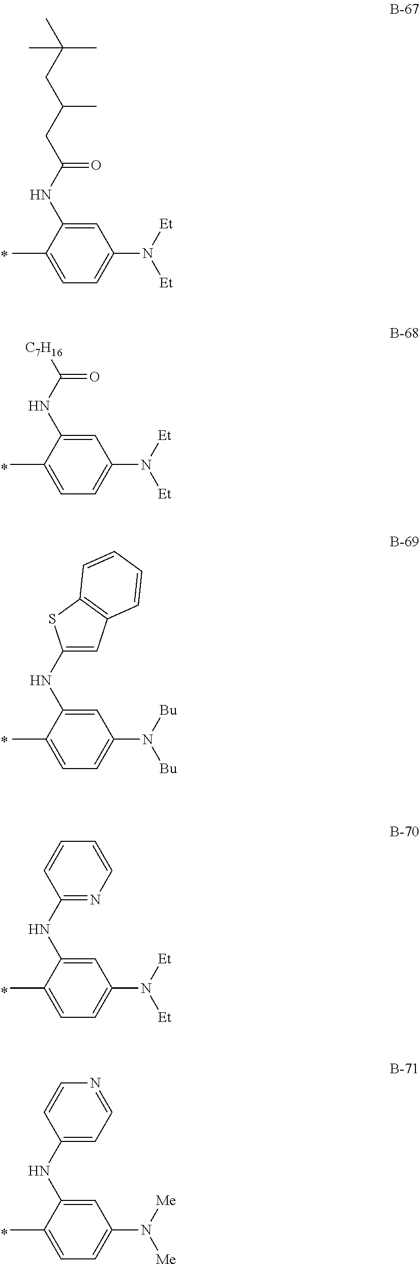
C1=C(NC(CC(C)CC(C)(C)C)=O)C(C)=CC=C1N([Et])[Et].C1=C(NC([C7H16])=O)C(C)=CC=C1N([Et])[Et].C1=C(NC2=CC3=C(S2)C=CC=C3)C(C)=CC=C1N([Bu])[Bu].C1=C(NC2=NC=CC=C2)C(C)=CC=C1N([Et])[Et].C1=C(NC2=CC=NC=C2)C(C)=CC=C1N([Me])[Me]
